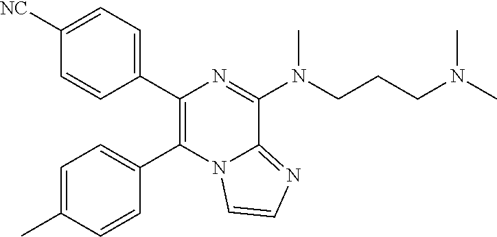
C1([NC])=CC=C(C2=C(C3=CC=C(C)C=C3)N3C(=NC=C3)C(N(CCCN(C)C)C)=N2)C=C1
